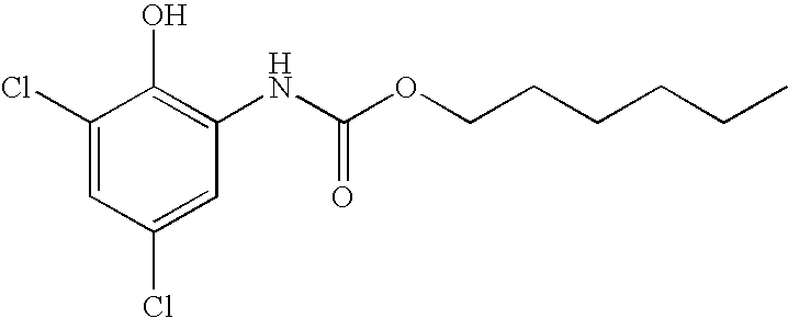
C1(Cl)=CC(Cl)=CC(NC(OCCCCCC)=O)=C1O
